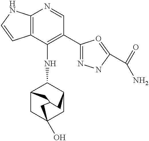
C12=C(C(NC3C4CC5(O)CC3CC(C4)C5)=C(C3=NNC(C(N)=O)=O3)C=N1)C=CN2
